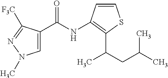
C1=C(C(NC2=C(C(C)CC(C)C)SC=C2)=O)C([F3C])=NN1C
